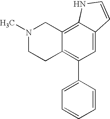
N1(C)CCC2=C(C3=CC=CC=C3)C=C3C(=C2C1)NC=C3
